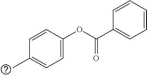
C1(C(OC2=CC=C(C)C=C2)=O)=CC=CC=C1
